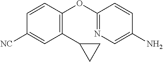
C1([NC])=CC(C2CC2)=C(OC2=NC=C(N)C=C2)C=C1
